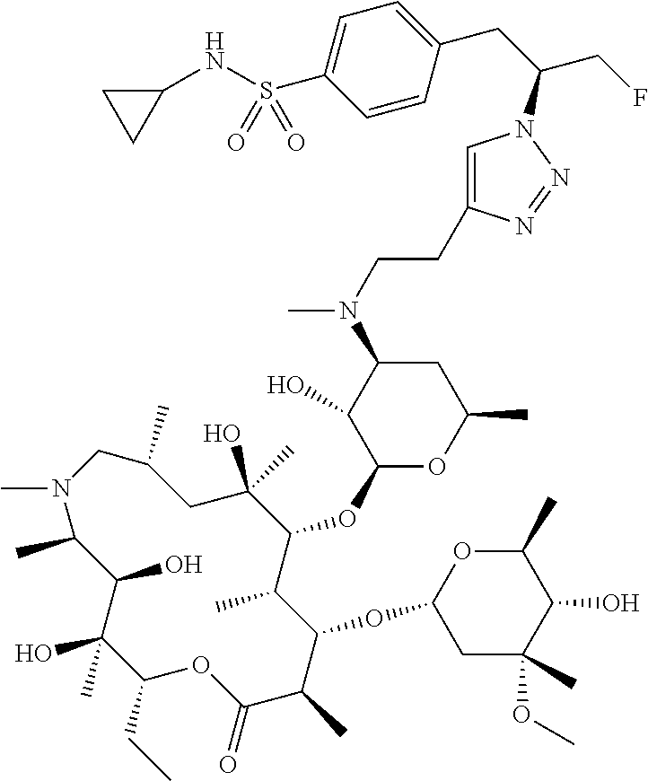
C1(O)(C)C(CC)OC(=O)C(C)C(OC2CC(OC)(C)C(O)C(C)O2)C(C)C(OC2OC(C)CC(N(C)CCC3=CN(C(CC4=CC=C(S(NC5CC5)(=O)=O)C=C4)CF)N=N3)C2O)C(O)(C)CC(C)CN(C)C(C)C1O
